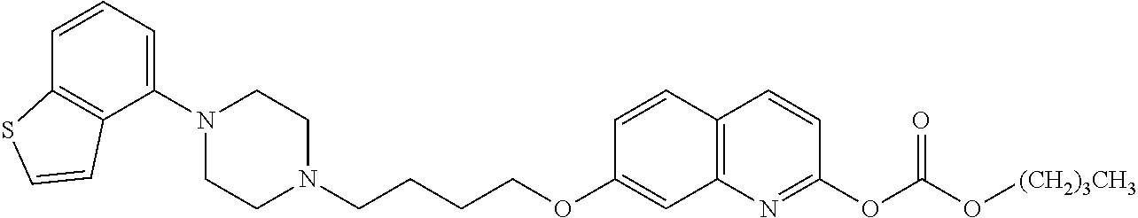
C1=CC2=C(C(N3CCN(CCCCOC4=CC5=C(C=C4)C=CC(OC(O[(CH2)3CH3])=O)=N5)CC3)=C1)C=CS2
